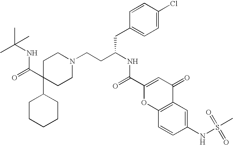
C1C(C(=O)NC(C)(C)C)(C2CCCCC2)CCN(CCC(CC2=CC=C(Cl)C=C2)NC(=O)C2=CC(=O)C3=C(O2)C=CC(NS(C)(=O)=O)=C3)C1
